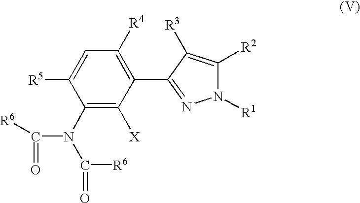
C1=C([R5])C(N(C([R6])=O)C([R6])=O)=C([X])C(C2=NN([R1])C([R2])=C2[R3])=C1[R4]
